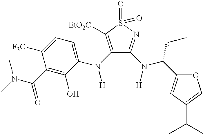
N(C(C1=C(O)C(N([H])C2=C([EtO2C])S(=O)(=O)N=C2N(C(CC)C2=CC(C(C)C)=CO2)[H])=CC=C1[F3C])=O)(C)C
